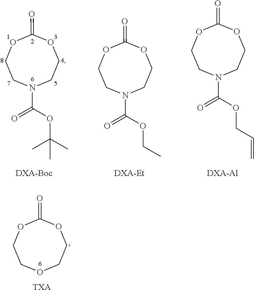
O1CCN(C(OCC)=O)CCOC1=O.[DXA-Et].O1CCN(C(OC(C)(C)C)=O)CCOC1=O.[DXA-Boc].O1CCN(C(OCC=C)=O)CCOC1=O.[DXA-Al].O1CCOCCOC1=O.[TXA]
